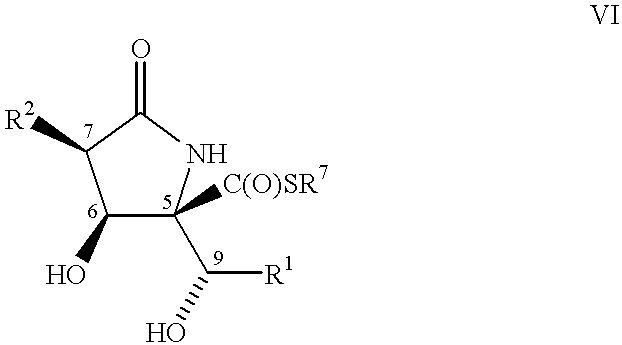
C1(O)C(C([R1])O)([C(O)SR7])NC(=O)C1[R2]
